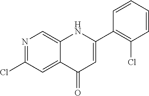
N1=C(Cl)C=C2C(=C1)NC(C1=C(Cl)C=CC=C1)=CC2=O
